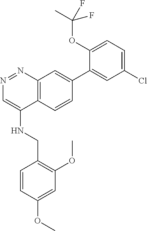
C1(OC(C)(F)F)=CC=C(Cl)C=C1C1=CC2=C(C=C1)C(NCC1=C(OC)C=C(OC)C=C1)=CN=N2
